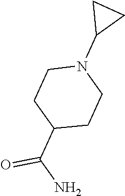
C1(C(N)=O)CCN(C2CC2)CC1
